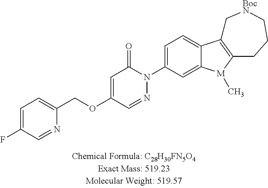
C1=C(F)C=NC(COC2=CC(=O)N(C3=CC=C4C(=C3)[M](C)C3=C4C[BocN]CCC3)N=C2)=C1
